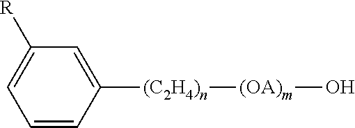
C1([R])=CC=CC([(C2H4)n][(OA)m]O)=C1
